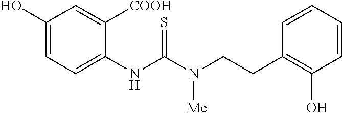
C1(NC(N(CCC2=C(O)C=CC=C2)[Me])=S)=CC=C(O)C=C1[COOH]
